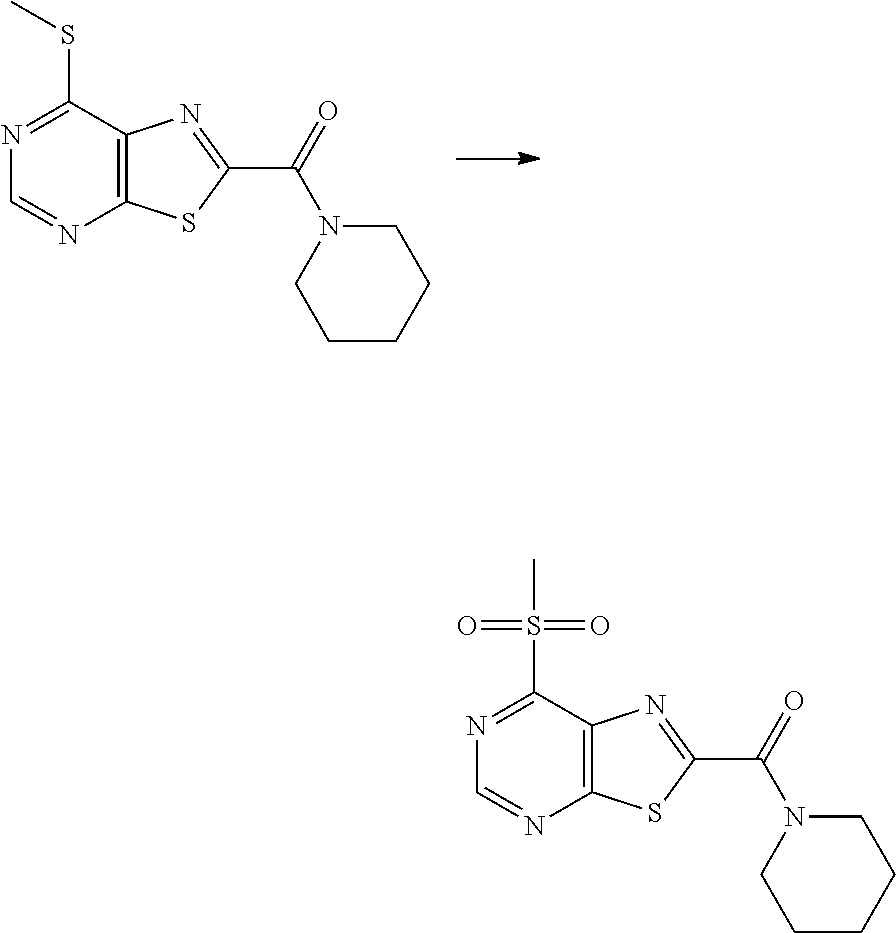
C12=C(C(SC)=NC=N1)N=C(C(=O)N1CCCCC1)S2.C12=C(C(S(=O)(=O)C)=NC=N1)N=C(C(=O)N1CCCCC1)S2
